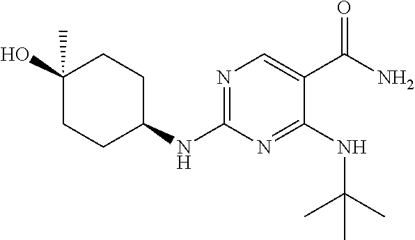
N1=C(NC2CCC(C)(O)CC2)N=C(NC(C)(C)C)C(C(N)=O)=C1
